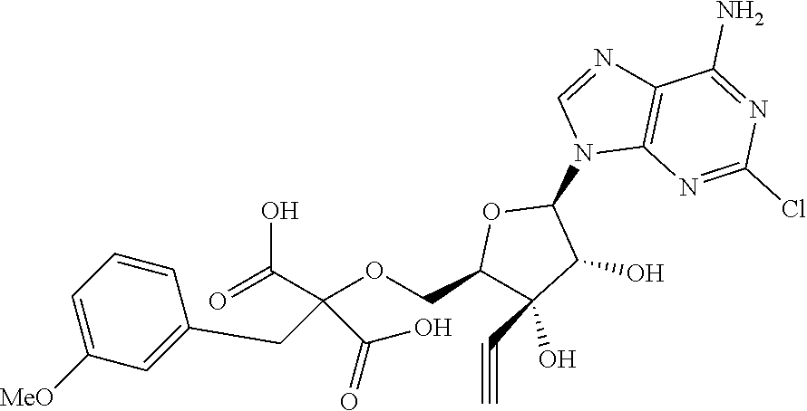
C1=C([MeO])C=C(CC(C(=O)O)(C(O)=O)OCC2C(O)(C#C)C(O)C(N3C4=C(N=C3)C(N)=NC(Cl)=N4)O2)C=C1
